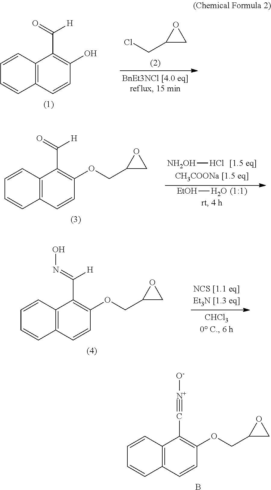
C12=C(C=CC(OCC3CO3)=C1C#[N+][O-])C=CC=C2.B.C12=C(C=CC(O)=C1C(=O)[H])C=CC=C2.C1(CCl)CO1.C12=C(C=CC(OCC3CO3)=C1C(=O)[H])C=CC=C2.[NH2OH]Cl.[[1.5 eq]].[EtOH]O.[(1:1)].C12=C(C=CC(OCC3CO3)=C1C(=NO)[H])C=CC=C2
